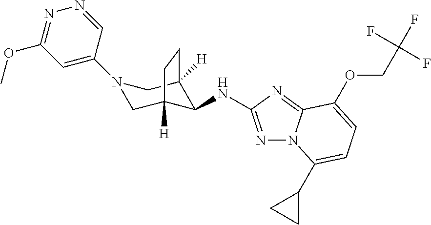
N1=C(NC2C3([H])CN(C4=CC(OC)=NN=C4)CC2([H])CC3)N=C2N1C(C1CC1)=CC=C2OCC(F)(F)F
